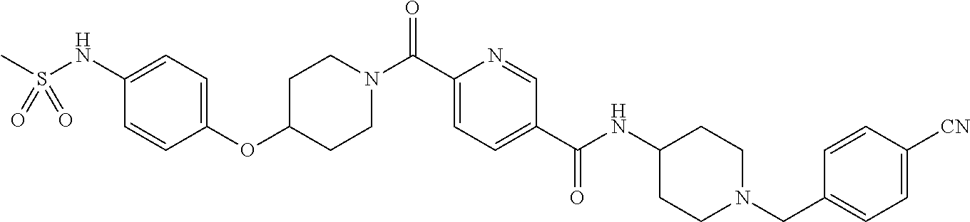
C(C1=CC=C(C(NC2CCN(CC3=CC=C([CN])C=C3)CC2)=O)C=N1)(=O)N1CCC(OC2=CC=C(NS(C)(=O)=O)C=C2)CC1
